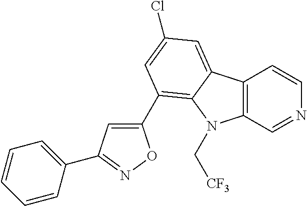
C12=C(C=NC=C1)N(C[CF3])C1=C(C3=CC(C4=CC=CC=C4)=NO3)C=C(Cl)C=C21
